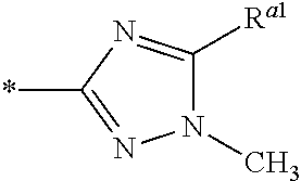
N1(C)C([Ra1])=NC(*)=N1
